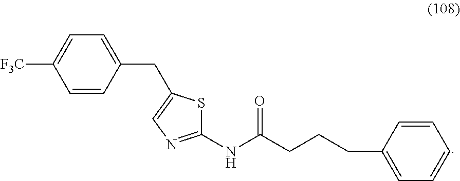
N(C(CCCC1=CC=CC=C1)=O)C1=NC=C(CC2=CC=C([F3C])C=C2)S1
